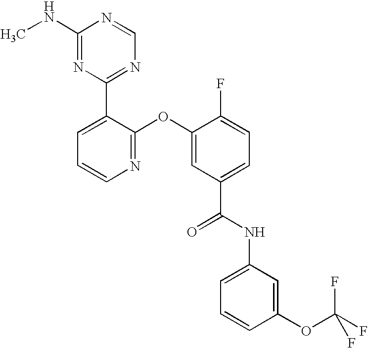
N1=C(OC2=CC(C(NC3=CC=CC(OC(F)(F)F)=C3)=O)=CC=C2F)C(C2=NC=NC(NC)=N2)=CC=C1
